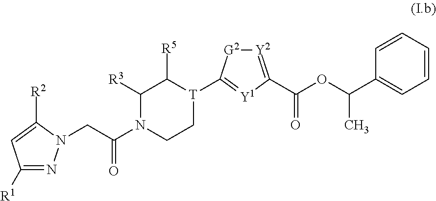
C1([R1])=NN(CC(N2CC[T](C3=[Y1]C(C(OC(C4=CC=CC=C4)C)=O)=[Y2][G2]3)C([R5])C2[R3])=O)C([R2])=C1
